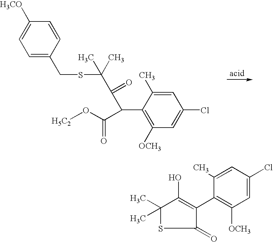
C1=C(CSC(C)(C)C(=O)C(C2=C([OCH3])C=C(Cl)C=C2C)C(O[H5C2])=O)C=CC([H3CO])=C1.C1(=O)C(C2=C([OCH3])C=C(Cl)C=C2C)=C(O)C(C)(C)S1
